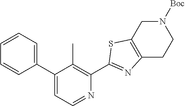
C1(C2=CC=NC(C3=NC4=C(CN([Boc])CC4)S3)=C2C)=CC=CC=C1
